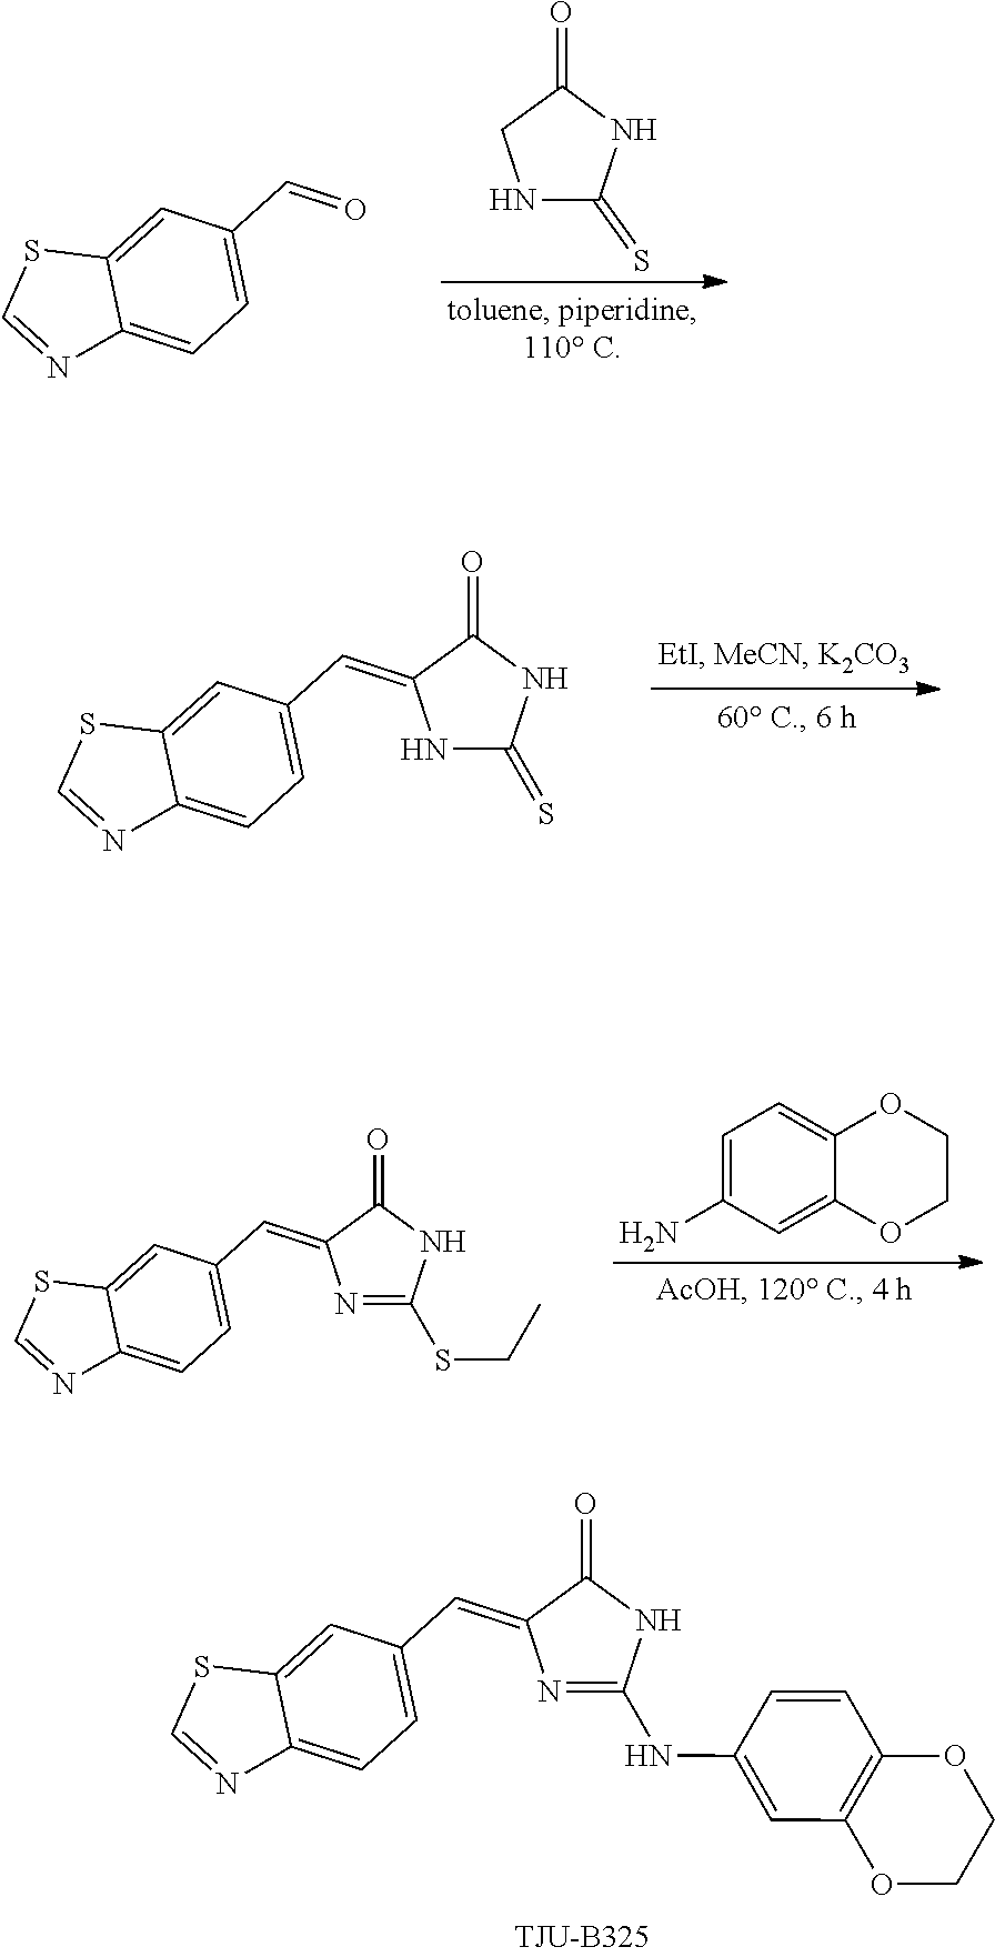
C1NC(=S)NC1=O.S1C=NC2=CC=C(C=O)C=C12.S1C=NC2=CC=C(C=C3NC(=S)NC3=O)C=C12.S1C=NC2=CC=C(C=C3N=C(SCC)NC3=O)C=C12.C1=C(N)C=C2C(=C1)OCCO2.S1C=NC2=CC=C(C=C3N=C(NC4=CC5=C(C=C4)OCCO5)NC3=O)C=C12
